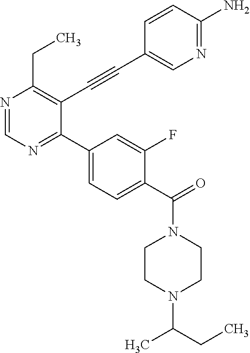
N1=CN=C(C2=CC=C(C(=O)N3CCN(C(C)CC)CC3)C(F)=C2)C(C#CC2=CN=C(N)C=C2)=C1CC
